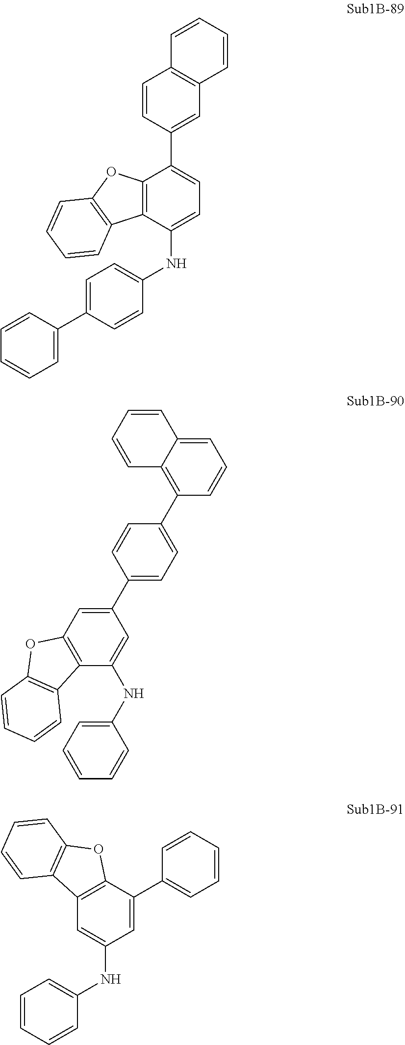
C12=C(C(C3=CC4=C(C=C3)C=CC=C4)=CC=C1NC1=CC=C(C3=CC=CC=C3)C=C1)OC1=C2C=CC=C1.C1=CC(C2=CC3=C(C(NC4=CC=CC=C4)=C2)C2=C(O3)C=CC=C2)=CC=C1C1=C2C(=CC=C1)C=CC=C2.C1=CC=CC=C1C1=CC(NC2=CC=CC=C2)=CC2=C1OC1=C2C=CC=C1
